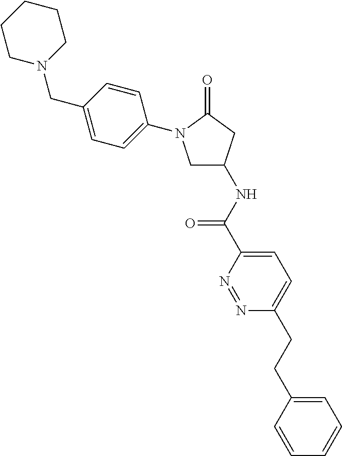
C1N(CC2=CC=C(N3CC(NC(C4=CC=C(CCC5=CC=CC=C5)N=N4)=O)CC3=O)C=C2)CCCC1
